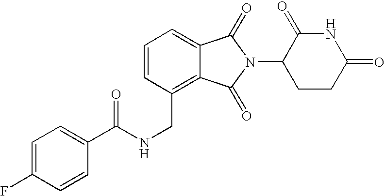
C(C1=C2C(=CC=C1)C(=O)N(C1CCC(=O)NC1=O)C2=O)NC(C1=CC=C(F)C=C1)=O
